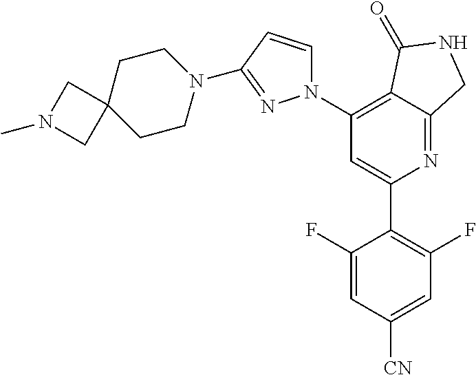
C1(C2=C(F)C=C([CN])C=C2F)=CC(N2C=CC(N3CCC4(CC3)CN(C)C4)=N2)=C2C(=N1)CNC2=O
